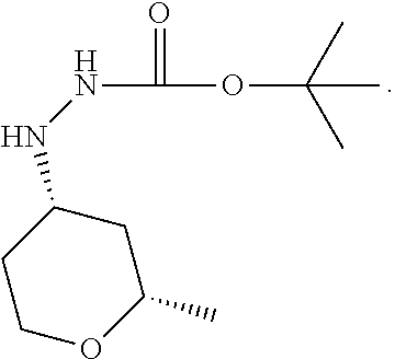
C1(NNC(=O)OC(C)(C)C)CCOC(C)C1
